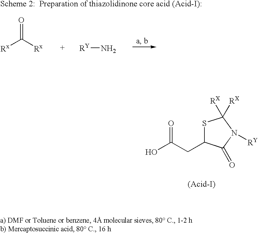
O=C([Rx])[Rx].[RY]N.O=C(CC1SC([RX])([RX])N([RY])C1=O)O
